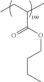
CCC(C)C(=O)OCCCC
